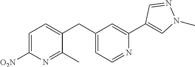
C1(C)=NC([O2N])=CC=C1CC1=CC=NC(C2=CN(C)N=C2)=C1
